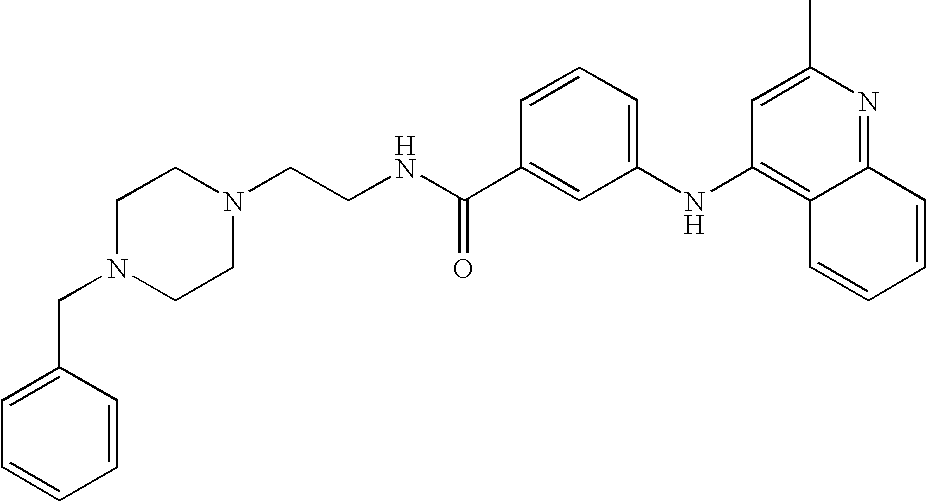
C1N(CCNC(C2=CC(NC3=C4C(=NC(C)=C3)C=CC=C4)=CC=C2)=O)CCN(CC2=CC=CC=C2)C1
